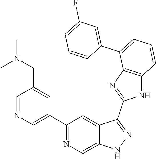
C1(C2=CN=CC(CN(C)C)=C2)=NC=C2C(=C1)C(C1=NC3=C(N1)C=CC=C3C1=CC(F)=CC=C1)=NN2
